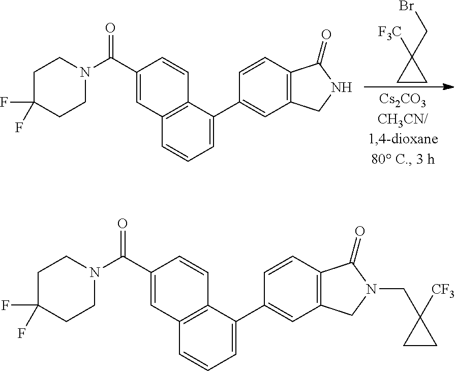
C1=C(C2=CC3=C(C=C2)C(=O)NC3)C2=C(C=C1)C=C(C(N1CCC(F)(F)CC1)=O)C=C2.[F3C]C1(CBr)CC1.C1=C(C2=CC3=C(C=C2)C(=O)N(CC2([CF3])CC2)C3)C2=C(C=C1)C=C(C(N1CCC(F)(F)CC1)=O)C=C2
